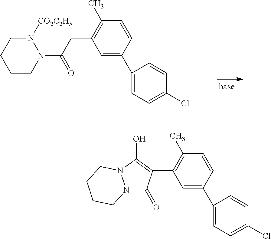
N1([CO2C2H5])CCCCN1C(CC1=C(C)C=CC(C2=CC=C(Cl)C=C2)=C1)=O.C1(C2=C(O)N3N(C2=O)CCCC3)=C(C)C=CC(C2=CC=C(Cl)C=C2)=C1
